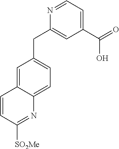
C1=C2C(=CC=C1CC1=CC(C(=O)O)=CC=N1)N=C([SO2Me])C=C2
